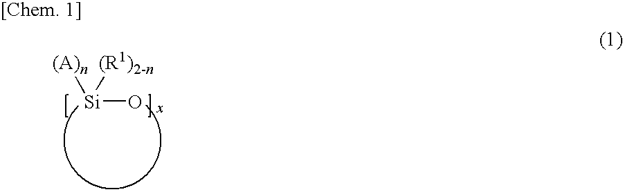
[Si](O)([(A)n])[(R1)2-n]
